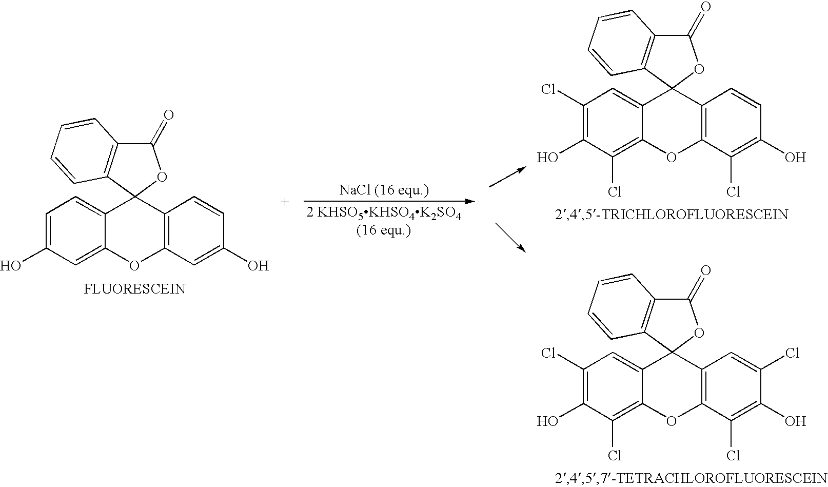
C1=C(O)C=C2C(=C1)C1(C3=C(O2)C=C(O)C=C3)OC(=O)C2=C1C=CC=C2.C1(Cl)=C(O)C(Cl)=C2C(=C1)C1(C3=C(O2)C(Cl)=C(O)C=C3)OC(=O)C2=C1C=CC=C2.C1(Cl)=C(O)C(Cl)=C2C(=C1)C1(C3=C(O2)C(Cl)=C(O)C(Cl)=C3)OC(=O)C2=C1C=CC=C2
